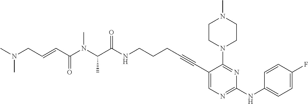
C1(C#CCCCNC(C(N(C(C=CCN(C)C)=O)C)C)=O)=CN=C(NC2=CC=C(F)C=C2)N=C1N1CCN(C)CC1
